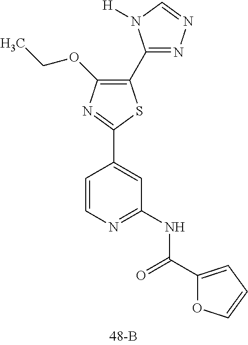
C1(C2=NN=CN2[H])=C(OCC)N=C(C2=CC(NC(C3=CC=CO3)=O)=NC=C2)S1
